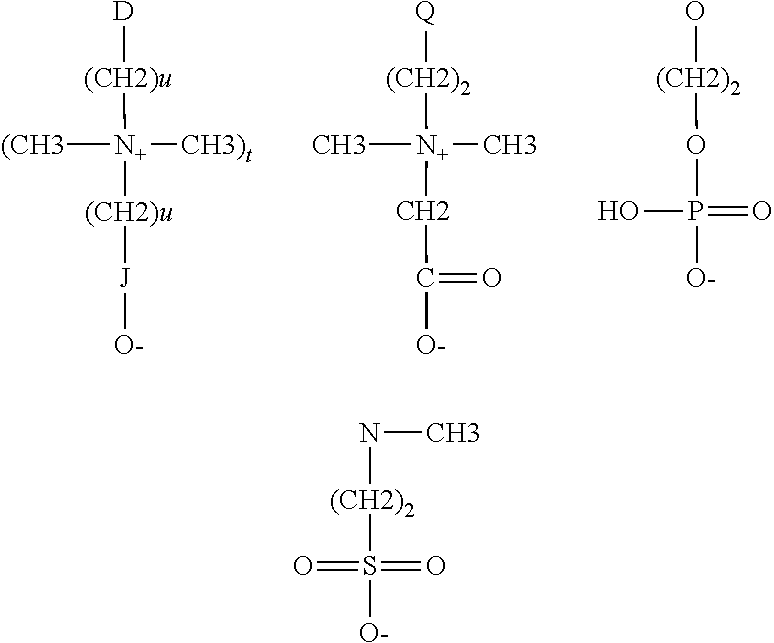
[(CH3][N+]([(CH2)u][J][O-])([(CH2)u][D])[CH3)t].C[N+](CC([O-])=O)([(CH2)2][Q])C.O(P(O)(=O)[O-])[(CH2)2]O.S([(CH2)2]NC)(=O)(=O)[O-]
